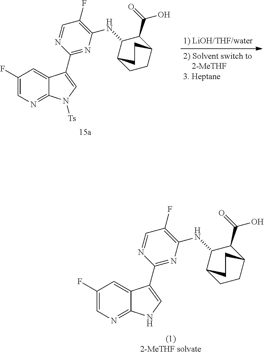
C1(F)=C(NC2C3CCC(C2C(=O)O)CC3)N=C(C2=CN([Ts])C3=NC=C(F)C=C32)N=C1.C1(F)=C(NC2C3CCC(C2C(=O)O)CC3)N=C(C2=CNC3=NC=C(F)C=C32)N=C1
